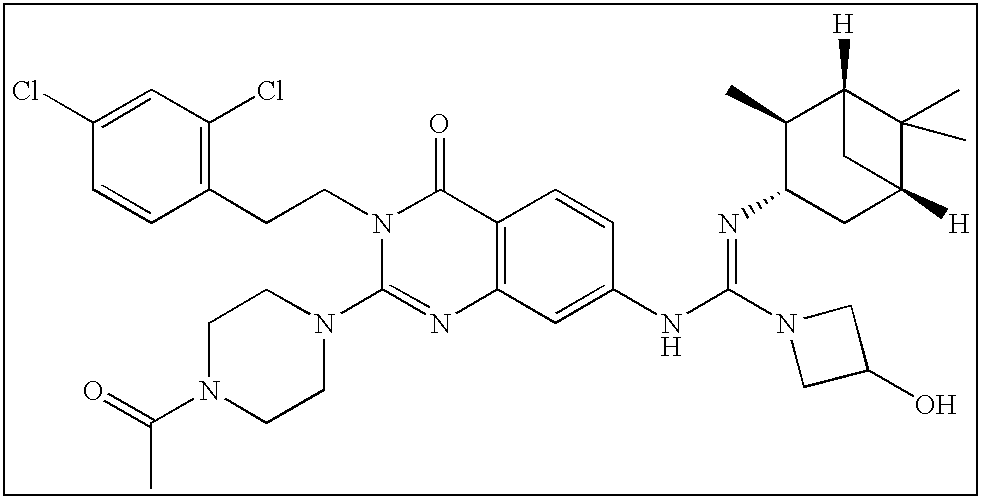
C1(Cl)=CC(Cl)=C(CCN2C(N3CCN(C(=O)C)CC3)=NC3=C(C2=O)C=CC(NC(=NC2CC4([H])C(C)(C)C([H])(C2C)C4)N2CC(O)C2)=C3)C=C1
